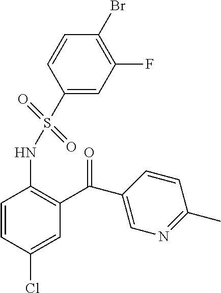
C1=CC(Cl)=CC(C(C2=CN=C(C)C=C2)=O)=C1NS(C1=CC(F)=C(Br)C=C1)(=O)=O
